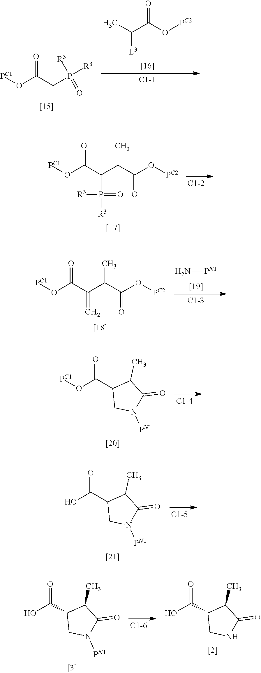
O=C(O[PC2])C(C)[L3].O=C(CP([R3])([R3])=O)O[PC1].O=C(O[PC2])C(C(C(O[PC1])=O)P([R3])(=O)[R3])C.N[PN1].O=C(O[PC2])C(C(C(O[PC1])=O)=C)C.C1(C(O[PC1])=O)CN([PN1])C(=O)C1C.C1(C(O)=O)CN([PN1])C(=O)C1C.C1(C(O)=O)CN([PN1])C(=O)C1C.C1(C(O)=O)CNC(=O)C1C
